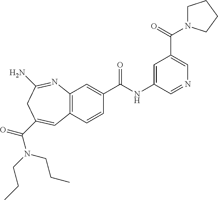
C12=C(C=CC(C(NC3=CC(C(=O)N4CCCC4)=CN=C3)=O)=C1)C=C(C(=O)N(CCC)CCC)CC(N)=N2
